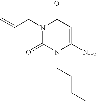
N1(CC=C)C(=O)N(CCCC)C(N)=CC1=O
